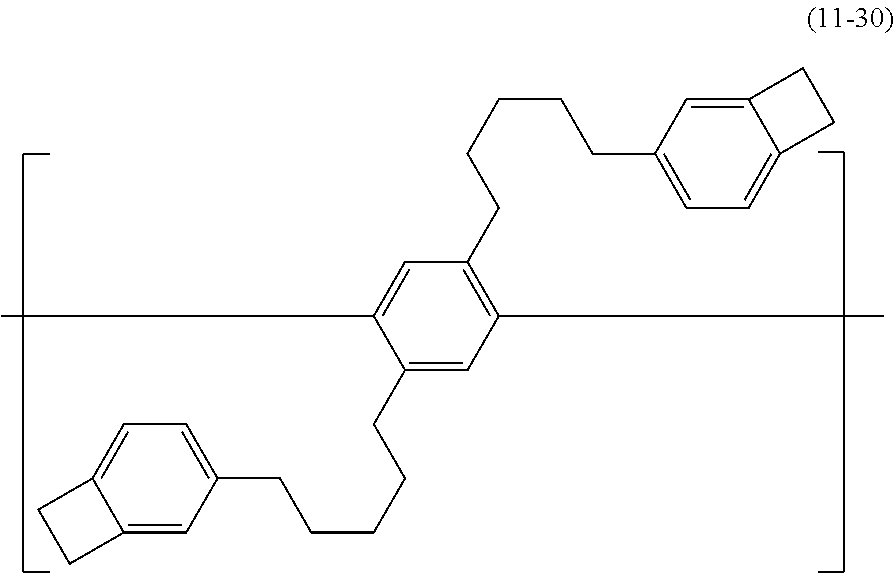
C1=C(CCCCCC2=CC=C3C(=C2)CC3)C(C)=CC(CCCCCC2=CC=C3C(=C2)CC3)=C1C
